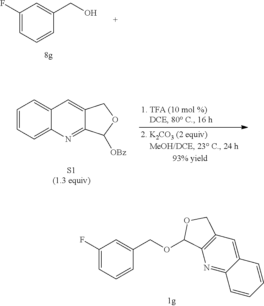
C1(F)=CC=CC(CO)=C1.C1=CC=C2C(=C1)C=C1C(=N2)C([OBz])OC1.C1(F)=CC=CC(COC2C3=C(C=C4C(=N3)C=CC=C4)CO2)=C1
